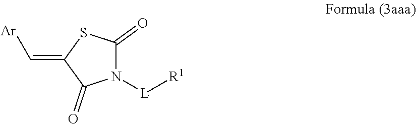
N1([L][R1])C(=O)SC(=C[Ar])C1=O
